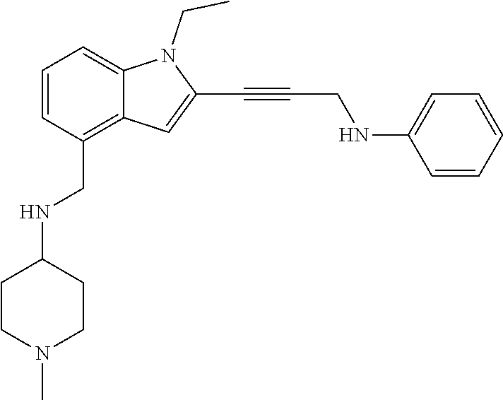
C1=CC=C2C(=C1CNC1CCN(C)CC1)C=C(C#CCNC1=CC=CC=C1)N2CC
